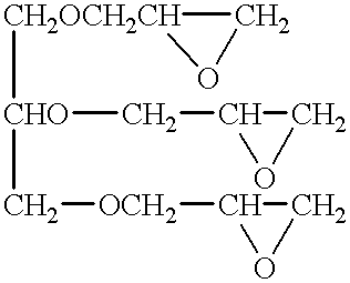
[CH2OCH2CH]1([CHO](CC2OC2)C[OCH2]C2OC2)OC1
